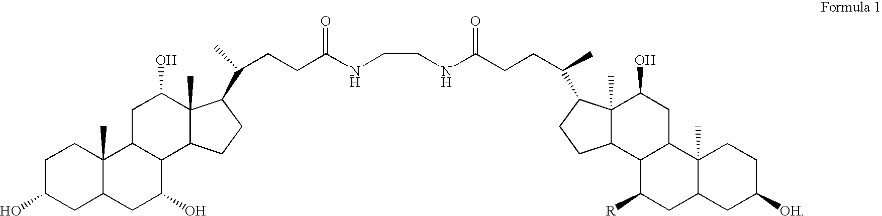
C1C(O)CC2C(C)(C1)C1C(C(O)C2)C2C(C)(C(O)C1)C(C(CCC(NCCNC(CCC(C)C1C3(C)C(C4C([R])CC5CC([OH])CCC5(C)C4CC3O)CC1)=O)=O)C)CC2
